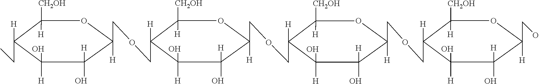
C1([CH2OH])([H])C([H])(CC)C([H])(O)C([H])(O)C(COCC2([H])C([CH2OH])([H])OC(COCC3([H])C([CH2OH])([H])OC(COCC4([H])C([CH2OH])([H])OC(CO)([H])C([H])(O)C4([H])O)([H])C([H])(O)C3([H])O)([H])C([H])(O)C2([H])O)([H])O1
